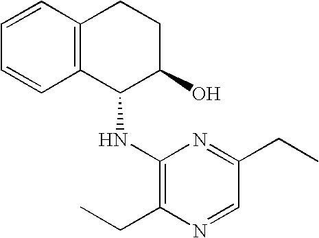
C1=CC2=C(C=C1)C(NC1=C(CC)N=CC(CC)=N1)C(O)CC2
